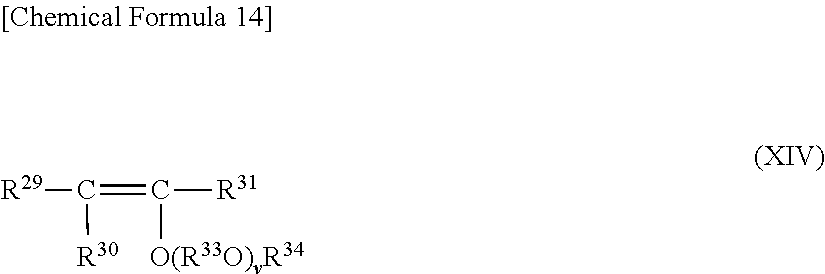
C(=C([O(R33O)vR34])[R31])([R30])[R29]
